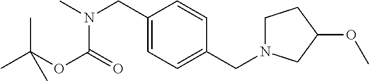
N(C)(CC1=CC=C(CN2CCC(OC)C2)C=C1)C(=O)OC(C)(C)C
